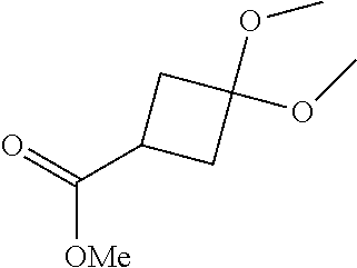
C([OMe])(=O)C1CC(OC)(OC)C1
